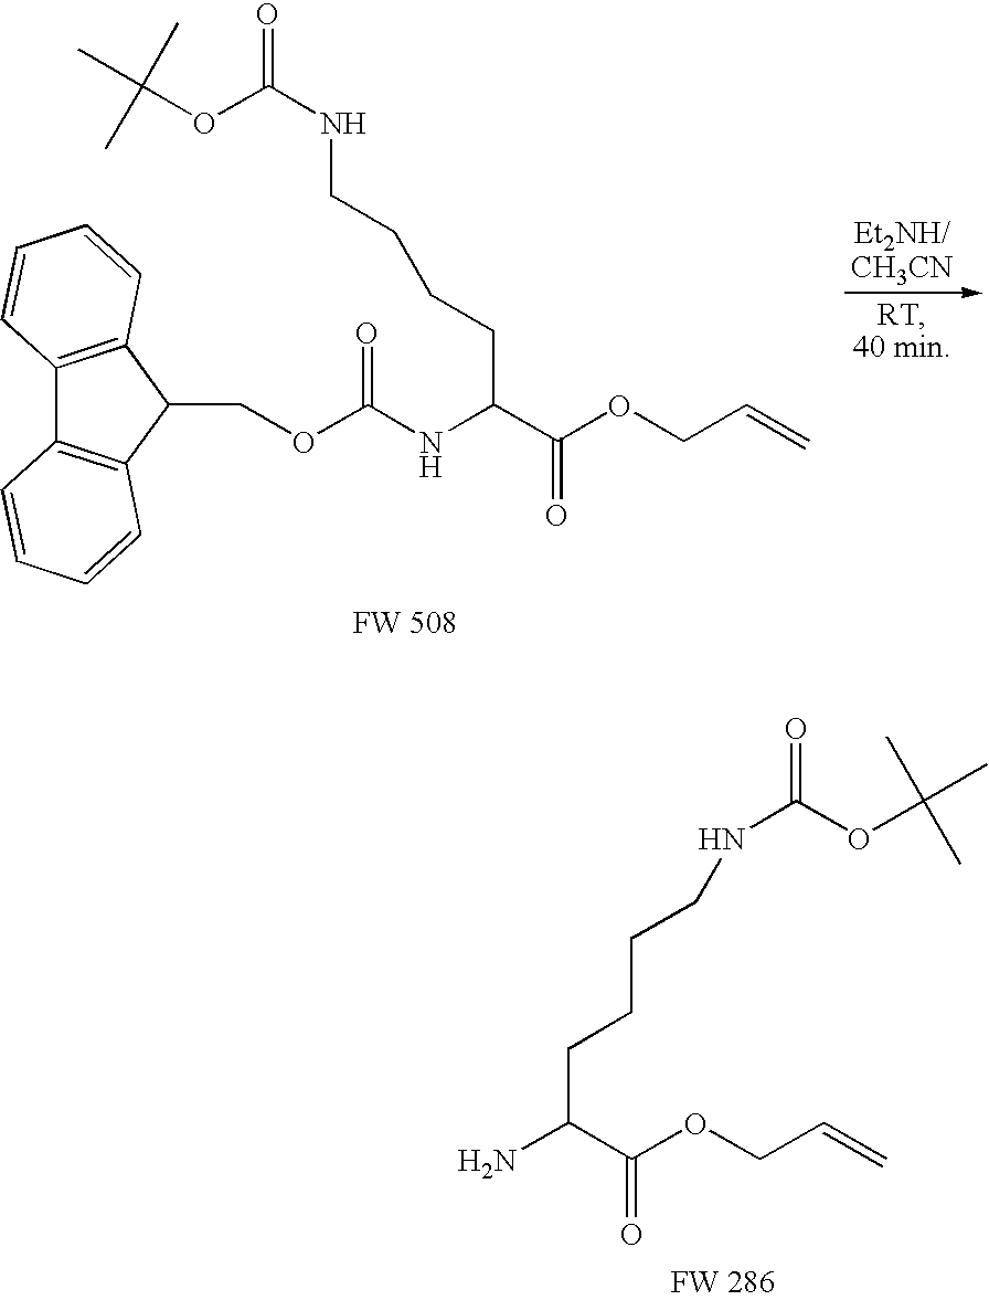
C12=C(C(COC(NC(C(OCC=C)=O)CCCCNC(=O)OC(C)(C)C)=O)C3=C1C=CC=C3)C=CC=C2.NC(C(OCC=C)=O)CCCCNC(=O)OC(C)(C)C
